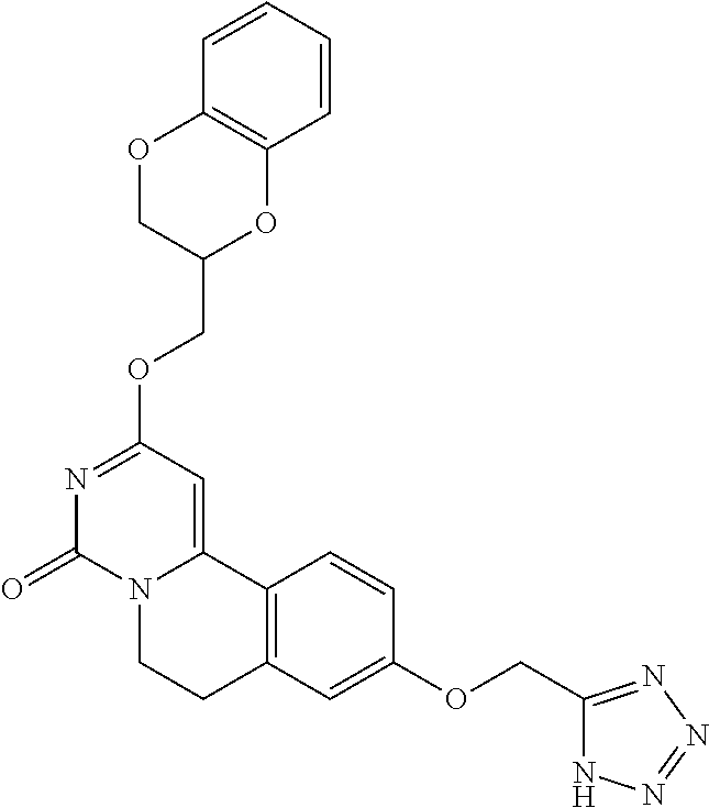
N1=C(OCC2OC3=C(OC2)C=CC=C3)C=C2N(C1=O)CCC1=C2C=CC(OCC2=NN=NN2)=C1
